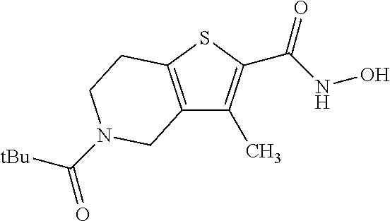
C12=C(SC(C(NO)=O)=C1C)CCN(C(=O)[tBu])C2
